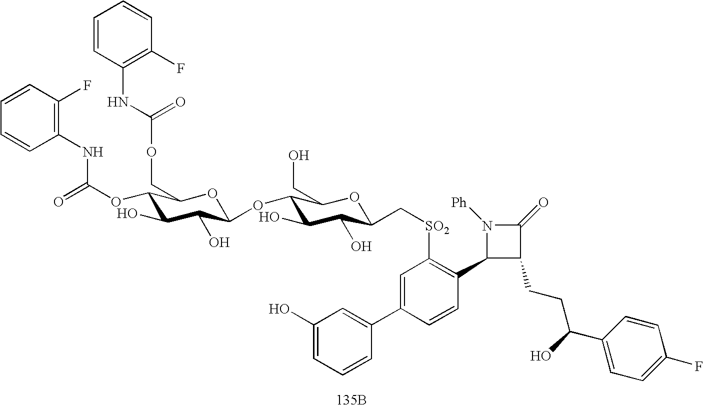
C1(OC(=O)NC2=C(F)C=CC=C2)C(O)C(O)C(OC2C(O)C(O)C(C[SO2]C3=C(C4C(CCC(C5=CC=C(F)C=C5)O)C(=O)N4[Ph])C=CC(C4=CC(O)=CC=C4)=C3)OC2CO)OC1COC(=O)NC1=C(F)C=CC=C1.[135B]
